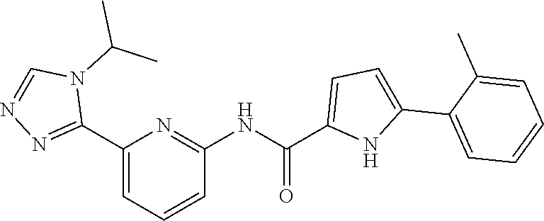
C1(C2=NN=CN2C(C)C)=CC=CC(NC(=O)C2=CC=C(C3=CC=CC=C3C)N2)=N1
